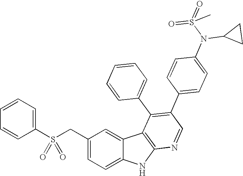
C(C1=CC=C2C(=C1)C1=C(N2)N=CC(C2=CC=C(N(C3CC3)S(=O)(C)=O)C=C2)=C1C1=CC=CC=C1)S(C1=CC=CC=C1)(=O)=O
